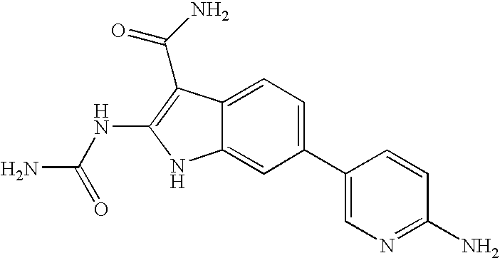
C1(C2=CN=C(N)C=C2)=CC=C2C(=C1)NC(NC(N)=O)=C2C(=O)N
